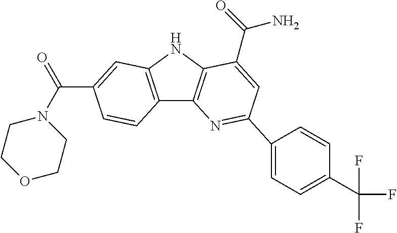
C12=C(NC3=C1N=C(C1=CC=C(C(F)(F)F)C=C1)C=C3C(=O)N)C=C(C(N1CCOCC1)=O)C=C2
